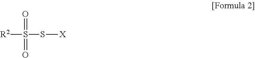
[R2]S(S[X])(=O)=O
